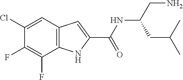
C1(Cl)=CC2=C(C(F)=C1F)NC(C(NC(CC(C)C)CN)=O)=C2
